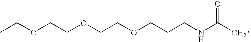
CCOCCOCCOCCCNC(C)=O
